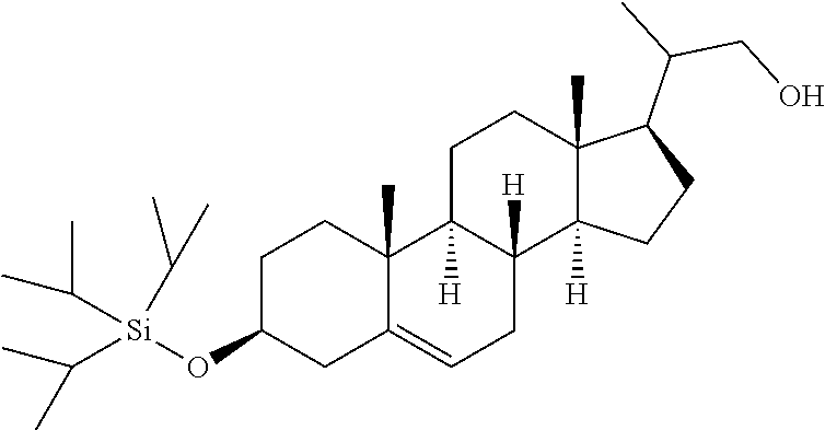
C1=C2CC(O[Si](C(C)C)(C(C)C)C(C)C)CCC2(C)C2([H])CCC3(C)C(C(CO)C)CCC3([H])C2([H])C1
